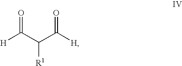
O=C(C(C([H])=O)[R1])[H]
